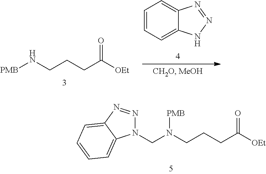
C1=CC=C2C(=C1)N=NN2.[PMB]NCCCC([OEt])=O.C(N(CCCC([OEt])=O)[PMB])N1N=NC2=CC=CC=C12
